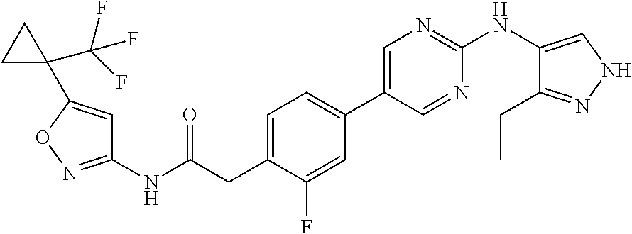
C1=C(C2=CC=C(CC(NC3=NOC(C4(C(F)(F)F)CC4)=C3)=O)C(F)=C2)C=NC(NC2=CNN=C2CC)=N1
